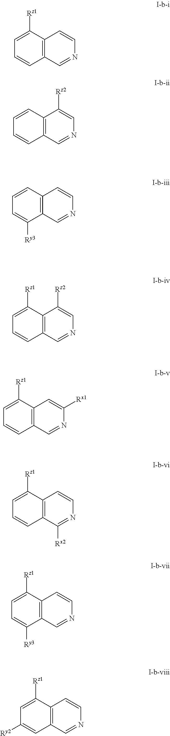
C1=C([Rz1])C2=C(C=C1)C=NC=C2.C1=CC2=C(C=C1)C=NC=C2[Rz2].C1=CC2=C(C([Ry3])=C1)C=NC=C2.C1=C([Rz1])C2=C(C=C1)C=NC=C2[Rz2].C1=C([Rz1])C2=C(C=C1)C=NC([Rx1])=C2.C1=C([Rz1])C2=C(C=C1)C([Rx2])=NC=C2.C1=C([Rz1])C2=C(C([Ry3])=C1)C=NC=C2.C1=C([Rz1])C2=C(C=C1[Ry2])C=NC=C2
